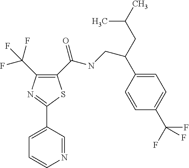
C1(C(NCC(C2=CC=C(C(F)(F)F)C=C2)CC(C)C)=O)=C(C(F)(F)F)N=C(C2=CC=CN=C2)S1
